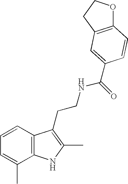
C1=CC2=C(C(C)=C1)NC(C)=C2CCNC(=O)C1=CC2=C(OCC2)C=C1
